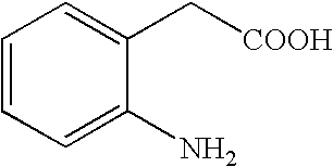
C1=CC=C(N)C(C[COOH])=C1
